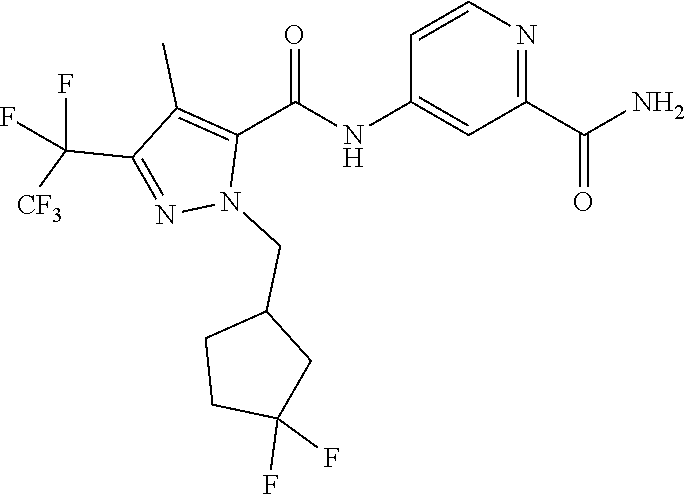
C1=CN=C(C(N)=O)C=C1NC(C1=C(C)C(C([CF3])(F)F)=NN1CC1CCC(F)(F)C1)=O
